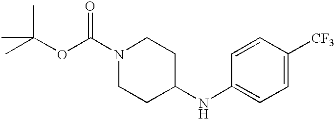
N1(C(OC(C)(C)C)=O)CCC(NC2=CC=C([CF3])C=C2)CC1
